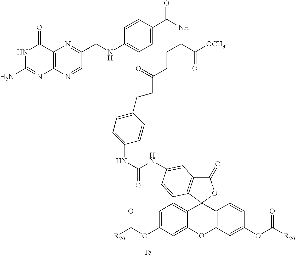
N1C(N)=NC2=C(C1=O)N=C(CNC1=CC=C(C(NC(CCC(CCC3=CC=C(NC(=O)NC4=CC5=C(C6(OC5=O)C5=CC=C(OC([R20])=O)C=C5OC5=C6C=CC(OC(=O)[R20])=C5)C=C4)C=C3)=O)C([OCH3])=O)=O)C=C1)C=N2
